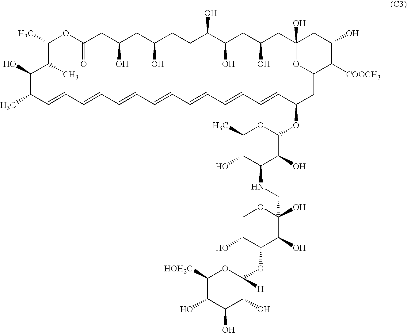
C1(C)OC(=O)CC(O)CC(O)CCC(O)C(O)CC(O)CC2(O)CC(O)C([COOCH3])C(CC(OC3OC(C)C(O)C(NCC4(O)OCC(O)C(OC5([H])OC([HOH2C])C(O)C(O)C5O)C4O)C3O)C=CC=CC=CC=CC=CC=CC=CC(C)C(O)C1C)O2
